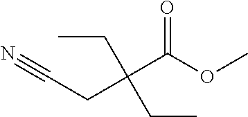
N#CCC(C(OC)=O)(CC)CC
